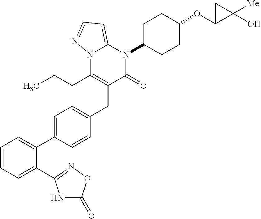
C1=CC=C(C2=NOC(=O)N2)C(C2=CC=C(CC3=C(CCC)N4C(=CC=N4)N(C4CCC(OC5CC5([Me])O)CC4)C3=O)C=C2)=C1
